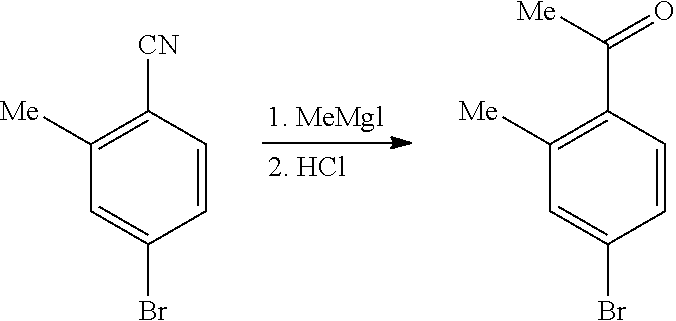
C1([Me])=C([CN])C=CC(Br)=C1.C1([Me])=C(C(=O)[Me])C=CC(Br)=C1
